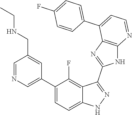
C1=NC=C(C2=CC=C3C(=C2F)C(C2=NC4=C(N2)N=CC=C4C2=CC=C(F)C=C2)=NN3)C=C1CNCC
